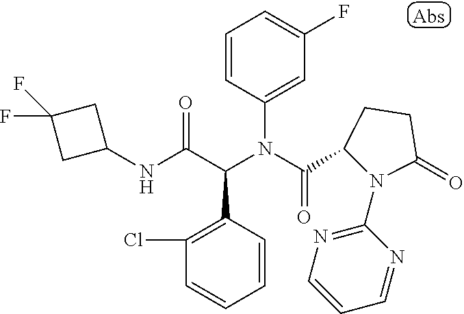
C1=CC(N(C(C2N(C3=NC=CC=N3)C(=O)CC2)=O)C(C(NC2CC(F)(F)C2)=O)C2=C(Cl)C=CC=C2)=CC(F)=C1
